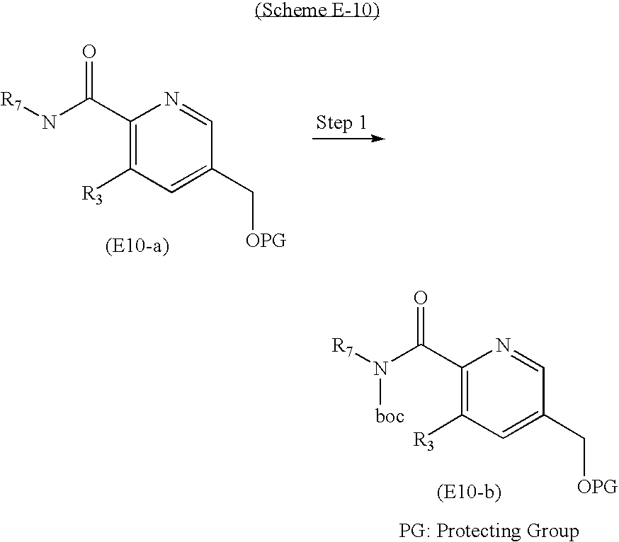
C1(C(N[R7])=O)=C([R3])C=C(C[OPG])C=N1.C1(C(N([R7])[boc])=O)=C([R3])C=C(C[OPG])C=N1
